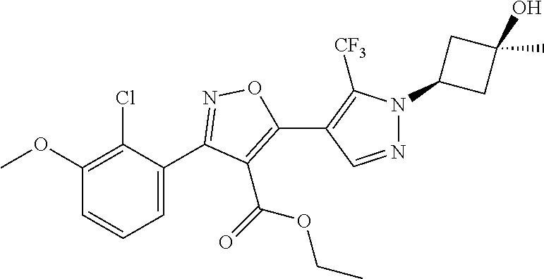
C1(OC)=C(Cl)C(C2=NOC(C3=C([CF3])N(C4CC(O)(C)C4)N=C3)=C2C(OCC)=O)=CC=C1
